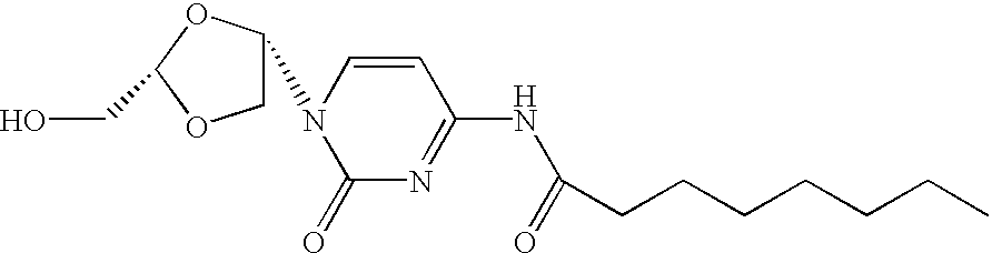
C1C(N2C(=O)N=C(NC(=O)CCCCCCC)C=C2)OC(CO)O1
